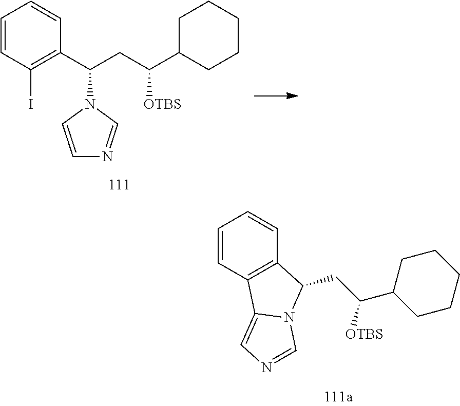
C1=CC(I)=C(C(CC(C2CCCCC2)[OTBS])N2C=CN=C2)C=C1.C1=CC2=C(C=C1)C(CC(C1CCCCC1)[OTBS])N1C2=CN=C1
